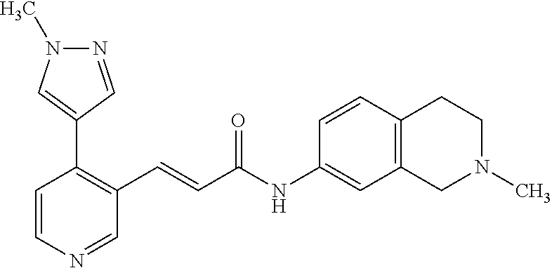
N1=CC(C2=C(C=CC(NC3=CC4=C(C=C3)CCN(C)C4)=O)C=NC=C2)=CN1C
